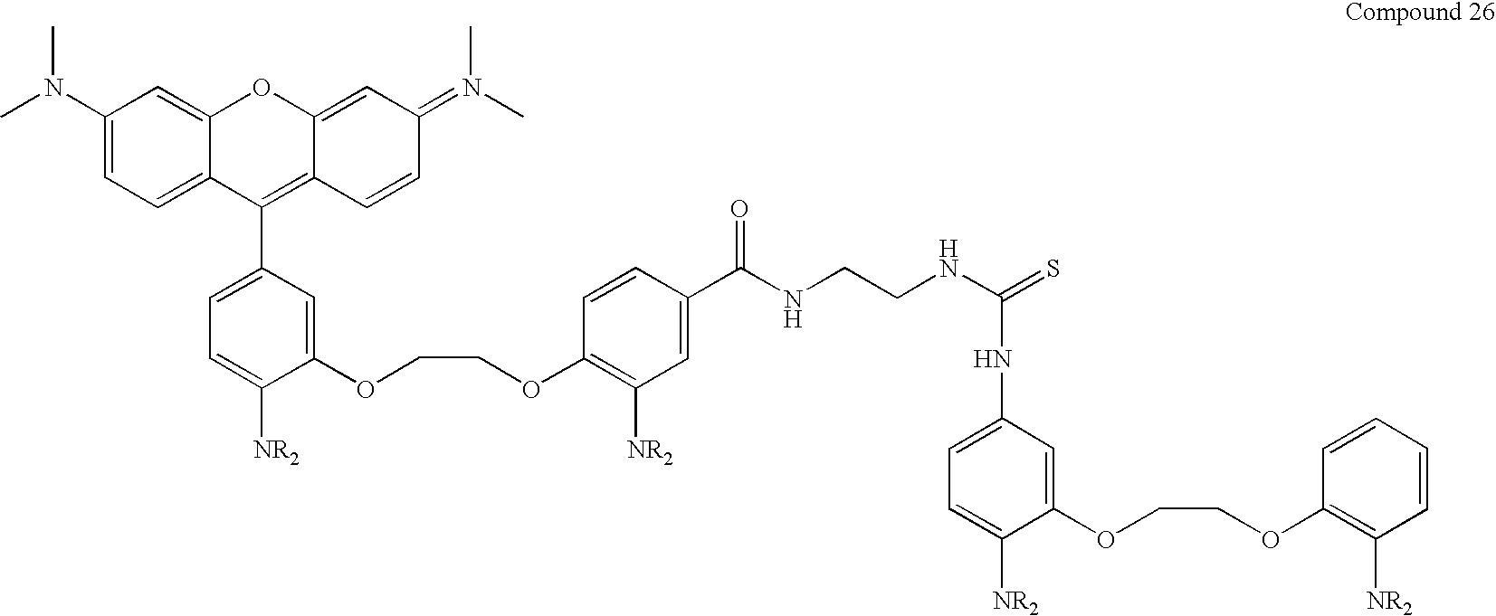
C1(C2=C3C(=CC(=N(C)C)C=C3)OC3=CC(N(C)C)=CC=C23)=CC=C([NR2])C(OCCOC2=C([NR2])C=C(C(NCCNC(NC3=CC=C([NR2])C(OCCOC4=C([NR2])C=CC=C4)=C3)=S)=O)C=C2)=C1
